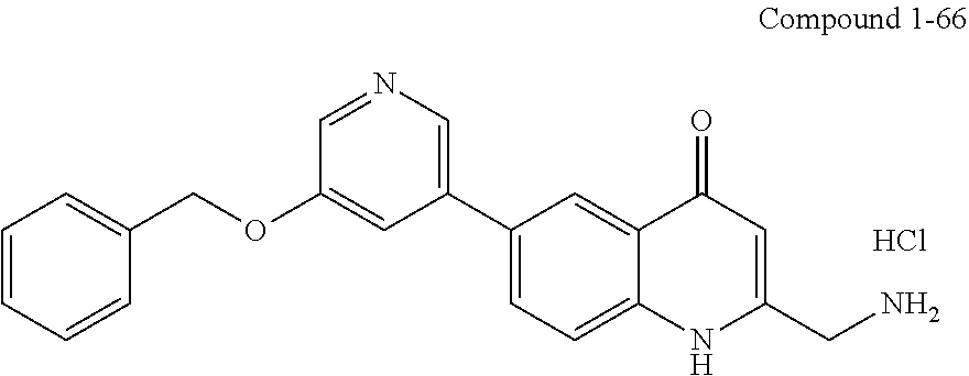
C1=C2C(=CC(C3=CN=CC(OCC4=CC=CC=C4)=C3)=C1)C(=O)C=C(CN)N2.Cl
